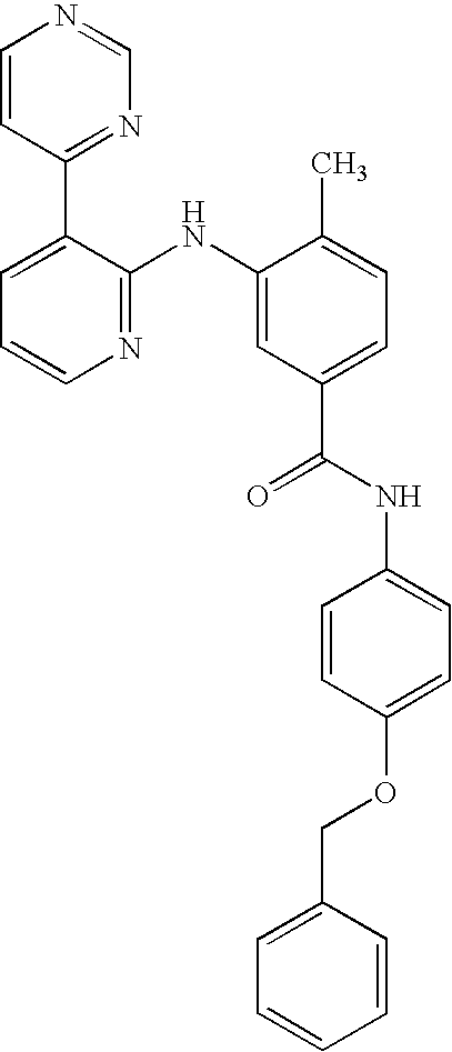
C1=CC(C2=CC=CN=C2NC2=CC(C(NC3=CC=C(OCC4=CC=CC=C4)C=C3)=O)=CC=C2C)=NC=N1
